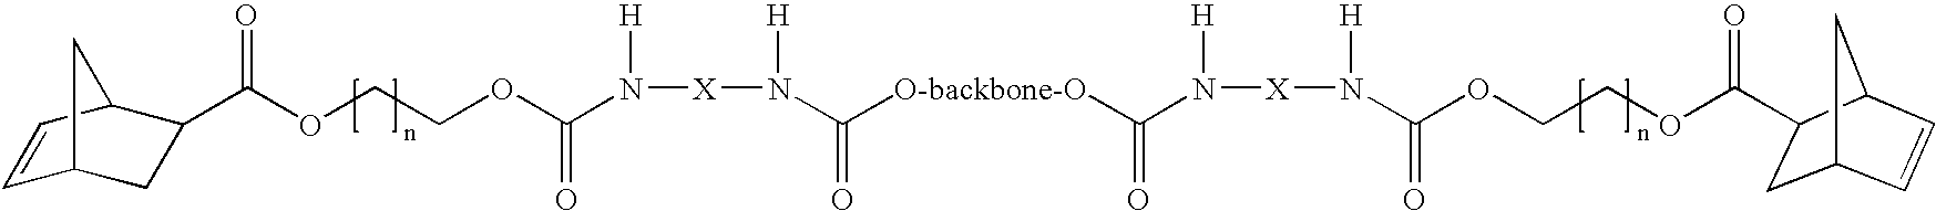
C1=CC2C(C(OCCOC(N([H])[X]N(C([O-backbone-O]C(N([H])[X]N([H])C(OCCOC(=O)C3CC4C=CC3C4)=O)=O)=O)[H])=O)=O)CC1C2
